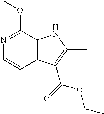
C12=C(C(OC)=NC=C1)NC(C)=C2C(=O)OCC
